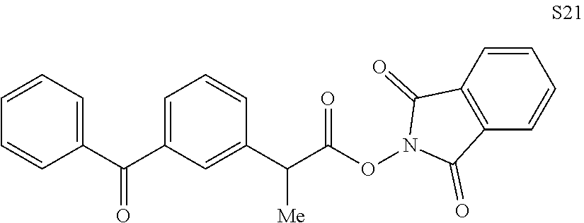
C1=CC=C(C(C2=CC=CC(C(C(ON3C(=O)C4=C(C3=O)C=CC=C4)=O)[Me])=C2)=O)C=C1
